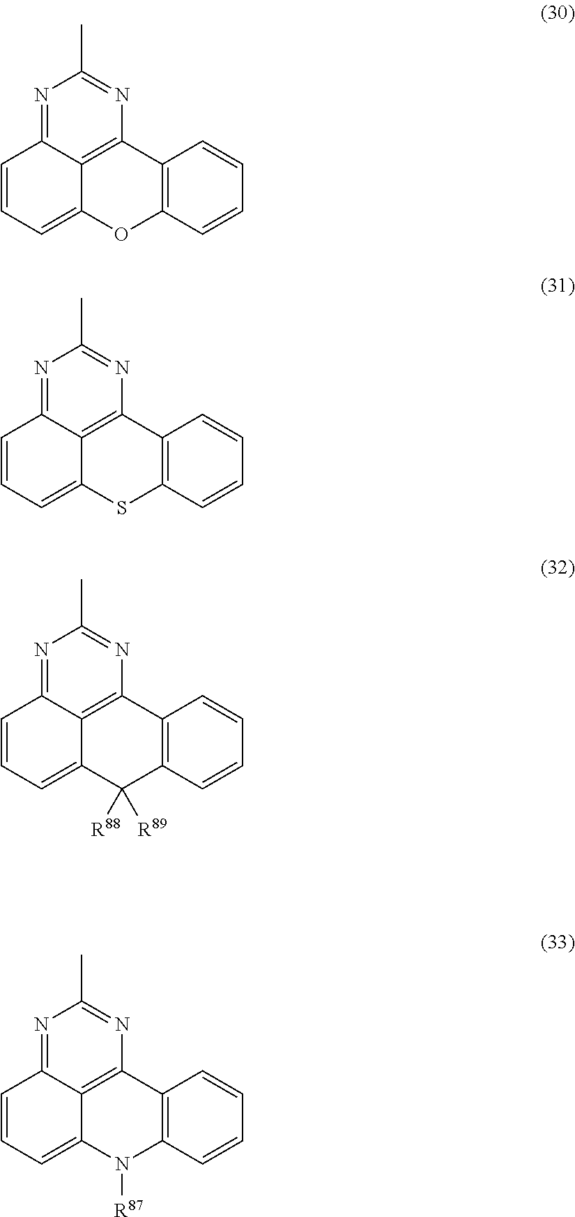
N1=C2C3=C(N=C1C)C1=C(OC3=CC=C2)C=CC=C1.N1=C2C3=C(N=C1C)C1=C(SC3=CC=C2)C=CC=C1.N1=C2C3=C(N=C1C)C1=C(C([R88])([R89])C3=CC=C2)C=CC=C1.N1=C2C3=C(N=C1C)C1=C(N([R87])C3=CC=C2)C=CC=C1
